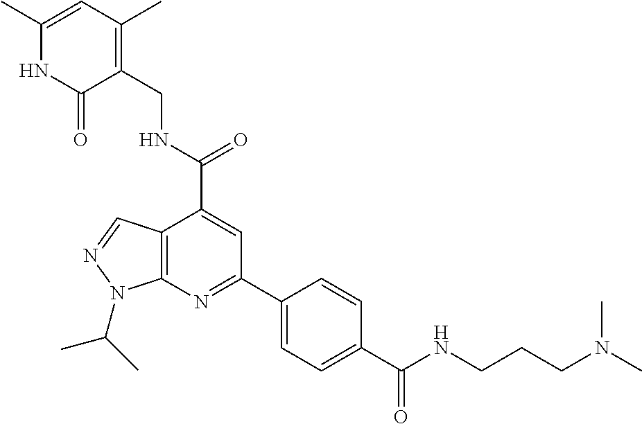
C12=C(N=C(C3=CC=C(C(NCCCN(C)C)=O)C=C3)C=C1C(=O)NCC1=C(C)C=C(C)NC1=O)N(C(C)C)N=C2
